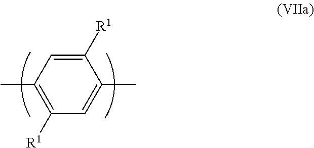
C1(C)=C([R1])C=C(C)C([R1])=C1
